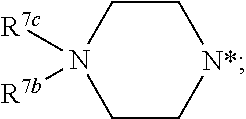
C1CN([R7c])([R7b])CC[N*]1
